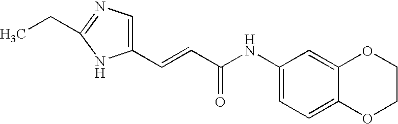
C(=CC(=O)NC1=CC=C2C(=C1)OCCO2)C1=CN=C(CC)N1
